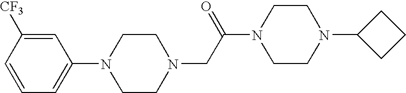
N1(CC(N2CCN(C3CCC3)CC2)=O)CCN(C2=CC=CC([CF3])=C2)CC1
